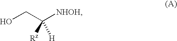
OCC([NHOH])([Rz])[H]
